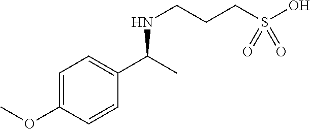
N(CCCS(O)(=O)=O)C(C)C1=CC=C(OC)C=C1
